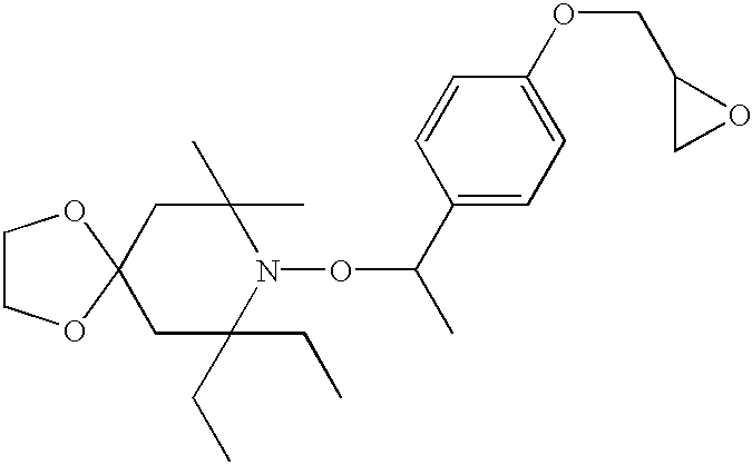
C1C(CC)(CC)N(OC(C)C2=CC=C(OCC3CO3)C=C2)C(C)(C)CC12OCCO2
